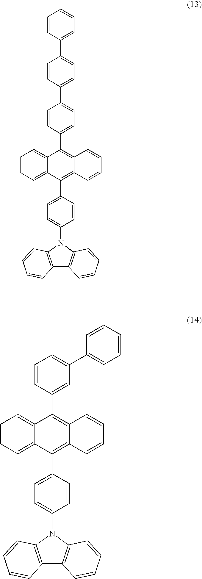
C1=CC(C2=C3C(=C(C4=CC=C(N5C6=C(C7=C5C=CC=C7)C=CC=C6)C=C4)C4=CC=CC=C24)C=CC=C3)=CC=C1C1=CC=C(C2=CC=CC=C2)C=C1.C1=CC(C2=C3C(=C(C4=CC=C(N5C6=C(C7=C5C=CC=C7)C=CC=C6)C=C4)C4=CC=CC=C24)C=CC=C3)=CC(C2=CC=CC=C2)=C1
